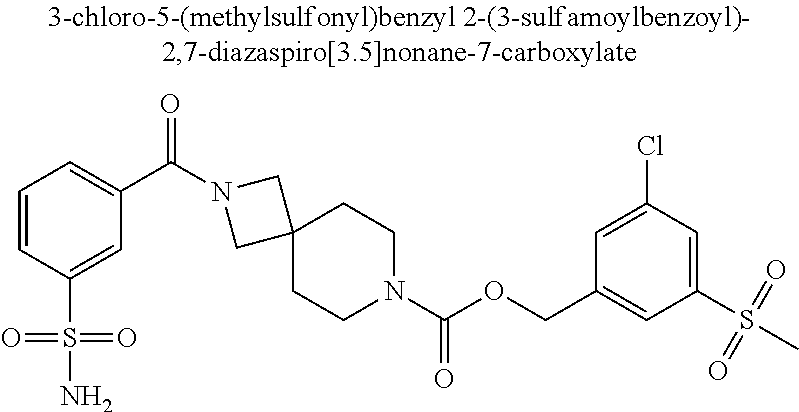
C1=CC(S(N)(=O)=O)=CC(C(N2CC3(C2)CCN(C(OCC2=CC(S(C)(=O)=O)=CC(Cl)=C2)=O)CC3)=O)=C1
